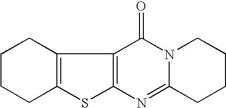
C12=C(C3=C(S1)N=C1N(C3=O)CCCC1)CCCC2
